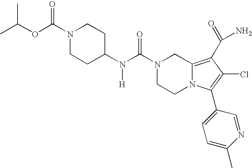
N(C(N1CCN2C(=C(C(=O)N)C(Cl)=C2C2=CC=C(C)N=C2)C1)=O)([H])C1CCN(C(OC(C)C)=O)CC1
